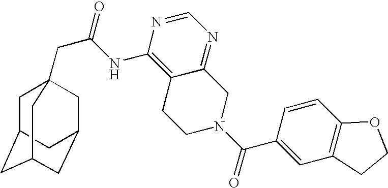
C1C2CC3CC(CC1(CC(=O)NC1=C4C(=NC=N1)CN(C(=O)C1=CC5=C(C=C1)OCC5)CC4)C3)C2
